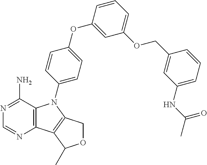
C12=C(C(N)=NC=N1)N(C1=CC=C(OC3=CC(OCC4=CC(NC(C)=O)=CC=C4)=CC=C3)C=C1)C1=C2C(C)OC1
